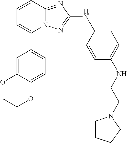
C1=CC2=NC(NC3=CC=C(NCCN4CCCC4)C=C3)=NN2C(C2=CC=C3C(=C2)OCCO3)=C1
